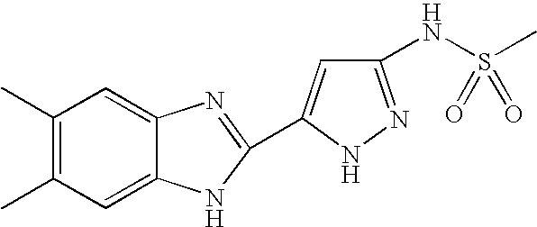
C1(C)=C(C)C=C2C(=C1)N=C(C1=CC(NS(C)(=O)=O)=NN1)N2
